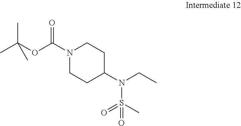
N1(C(=O)OC(C)(C)C)CCC(N(S(=O)(C)=O)CC)CC1
